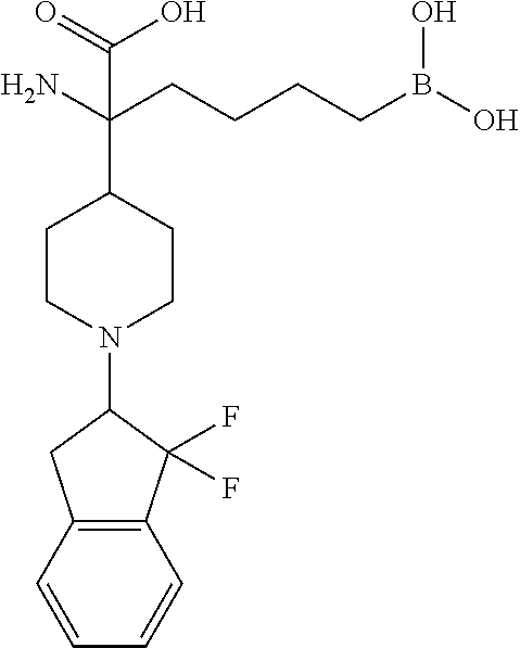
NC(CCCCB(O)O)(C1CCN(C2CC3=C(C2(F)F)C=CC=C3)CC1)C(=O)O
